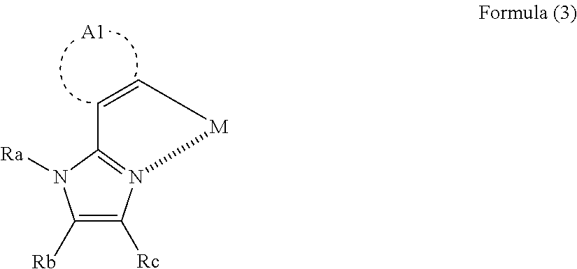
C1([Rb])=C([Rc])N2=C(N1[Ra])C=C[M]2.[A1]
